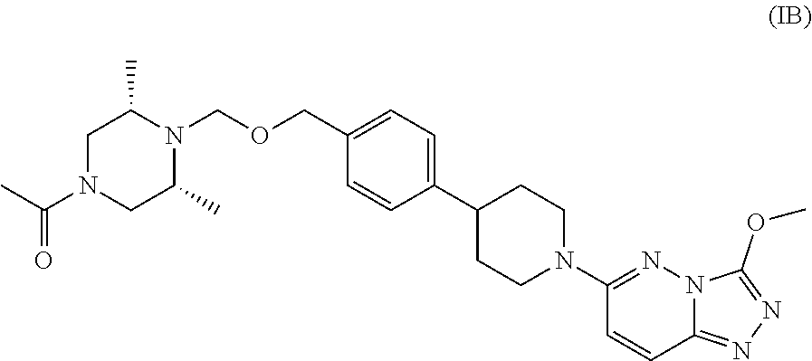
C1N(C(C)=O)CC(C)N(COCC2=CC=C(C3CCN(C4=NN5C(=NN=C5OC)C=C4)CC3)C=C2)C1C
